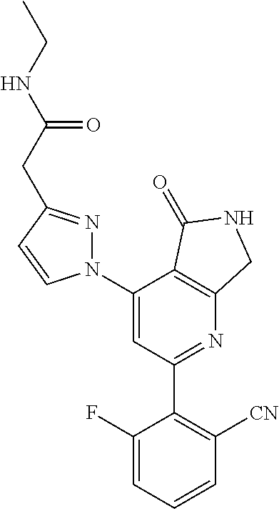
C1(C2=C([CN])C=CC=C2F)=NC2=C(C(N3N=C(CC(NCC)=O)C=C3)=C1)C(=O)NC2
